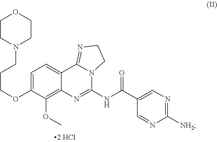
C1CN(CCCOC2=CC=C3C(=C2OC)N=C(NC(=O)C2=CN=C([NH2])N=C2)N2C3=NCC2)CCO1
